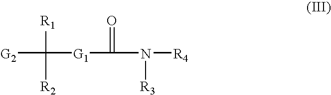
[G2]C([R1])([R2])[G1]C(=O)N([R3])[R4]
